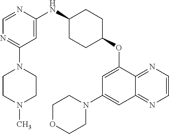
C1=NC(NC2CCC(OC3=CC(N4CCOCC4)=CC4=NC=CN=C34)CC2)=CC(N2CCN(C)CC2)=N1
